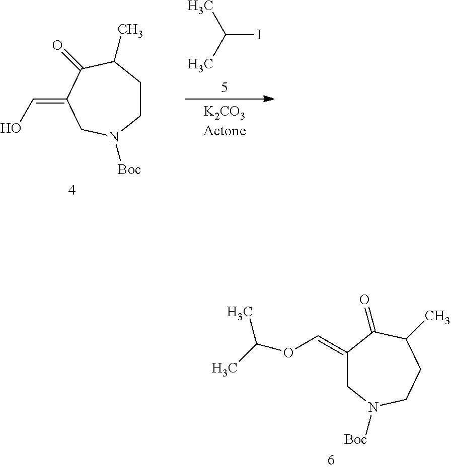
CC(I)C.C1CC(C)C(=O)C(=CO)CN1[Boc].C1C(=COC(C)C)C(=O)C(C)CCN1[Boc]
